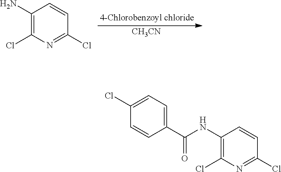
[CH3CN].C1(N)=C(Cl)N=C(Cl)C=C1.C1(NC(C2=CC=C(Cl)C=C2)=O)=C(Cl)N=C(Cl)C=C1
